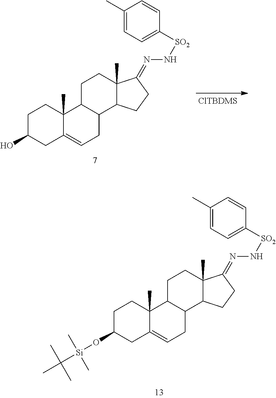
C1C(O[Si](C(C)(C)C)(C)C)CC2=CCC3C(C2(C)C1)CCC1(C)C3CCC1=NN[SO2]C1=CC=C(C)C=C1.C1C(O)CC2=CCC3C(C2(C)C1)CCC1(C)C3CCC1=NN[SO2]C1=CC=C(C)C=C1.[ClTBDMS]
